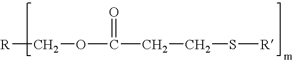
[R]COC(CCS[R])=O
